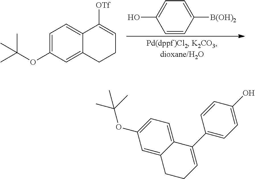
C1=C(O)C=CC([B(OH)2])=C1.C12=CC=C(OC(C)(C)C)C=C1CCC=C2[OTf].C1=C(OC(C)(C)C)C=C2C(=C1)C(C1=CC=C(O)C=C1)=CCC2
